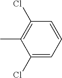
CC1=C(Cl)C=CC=C1Cl
